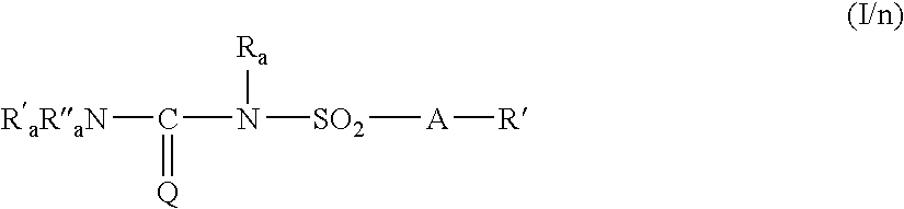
[RaRaN]C(N([Ra])[SO2][A][R])=[Q]
